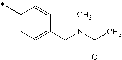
CC1=CC=C(CN(C(C)=O)C)C=C1
